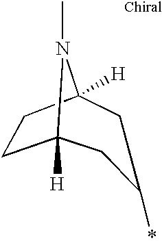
C12([H])CCC([H])(N1C)CC(*)C2
